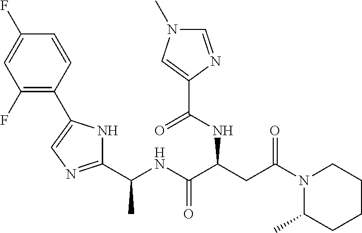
C1=C(C2=C(F)C=C(F)C=C2)NC(C(NC(C(CC(N2C(C)CCCC2)=O)NC(C2=CN(C)C=N2)=O)=O)C)=N1
